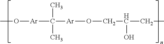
CO[Ar]C([Ar]OCC(CC)O)(C)C
